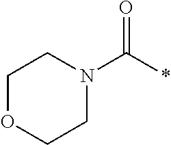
C(*)(=O)N1CCOCC1
